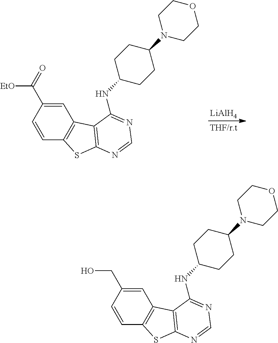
[LiAlH4].C1=C(C([EtO])=O)C=CC2=C1C1=C(S2)N=CN=C1NC1CCC(N2CCOCC2)CC1.C1=C(CO)C=CC2=C1C1=C(S2)N=CN=C1NC1CCC(N2CCOCC2)CC1
